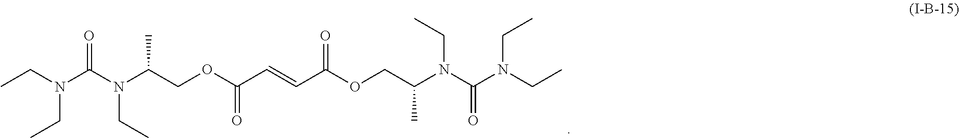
CCN(C(=O)N(C(COC(C=CC(OCC(N(C(=O)N(CC)CC)CC)C)=O)=O)C)CC)CC
